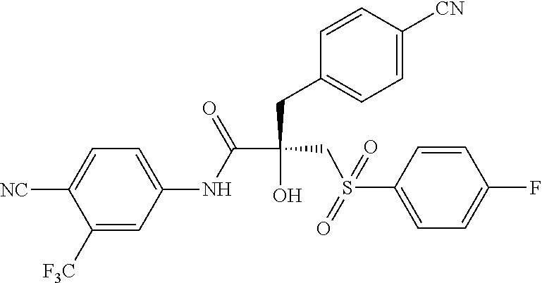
C(C(=O)NC1=CC=C([NC])C([F3C])=C1)(CC1=CC=C([CN])C=C1)(CS(C1=CC=C(F)C=C1)(=O)=O)O
